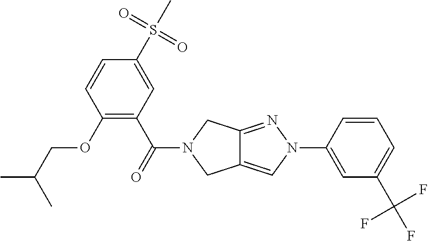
C1(S(C)(=O)=O)=CC(C(=O)N2CC3=CN(C4=CC(C(F)(F)F)=CC=C4)N=C3C2)=C(OCC(C)C)C=C1
